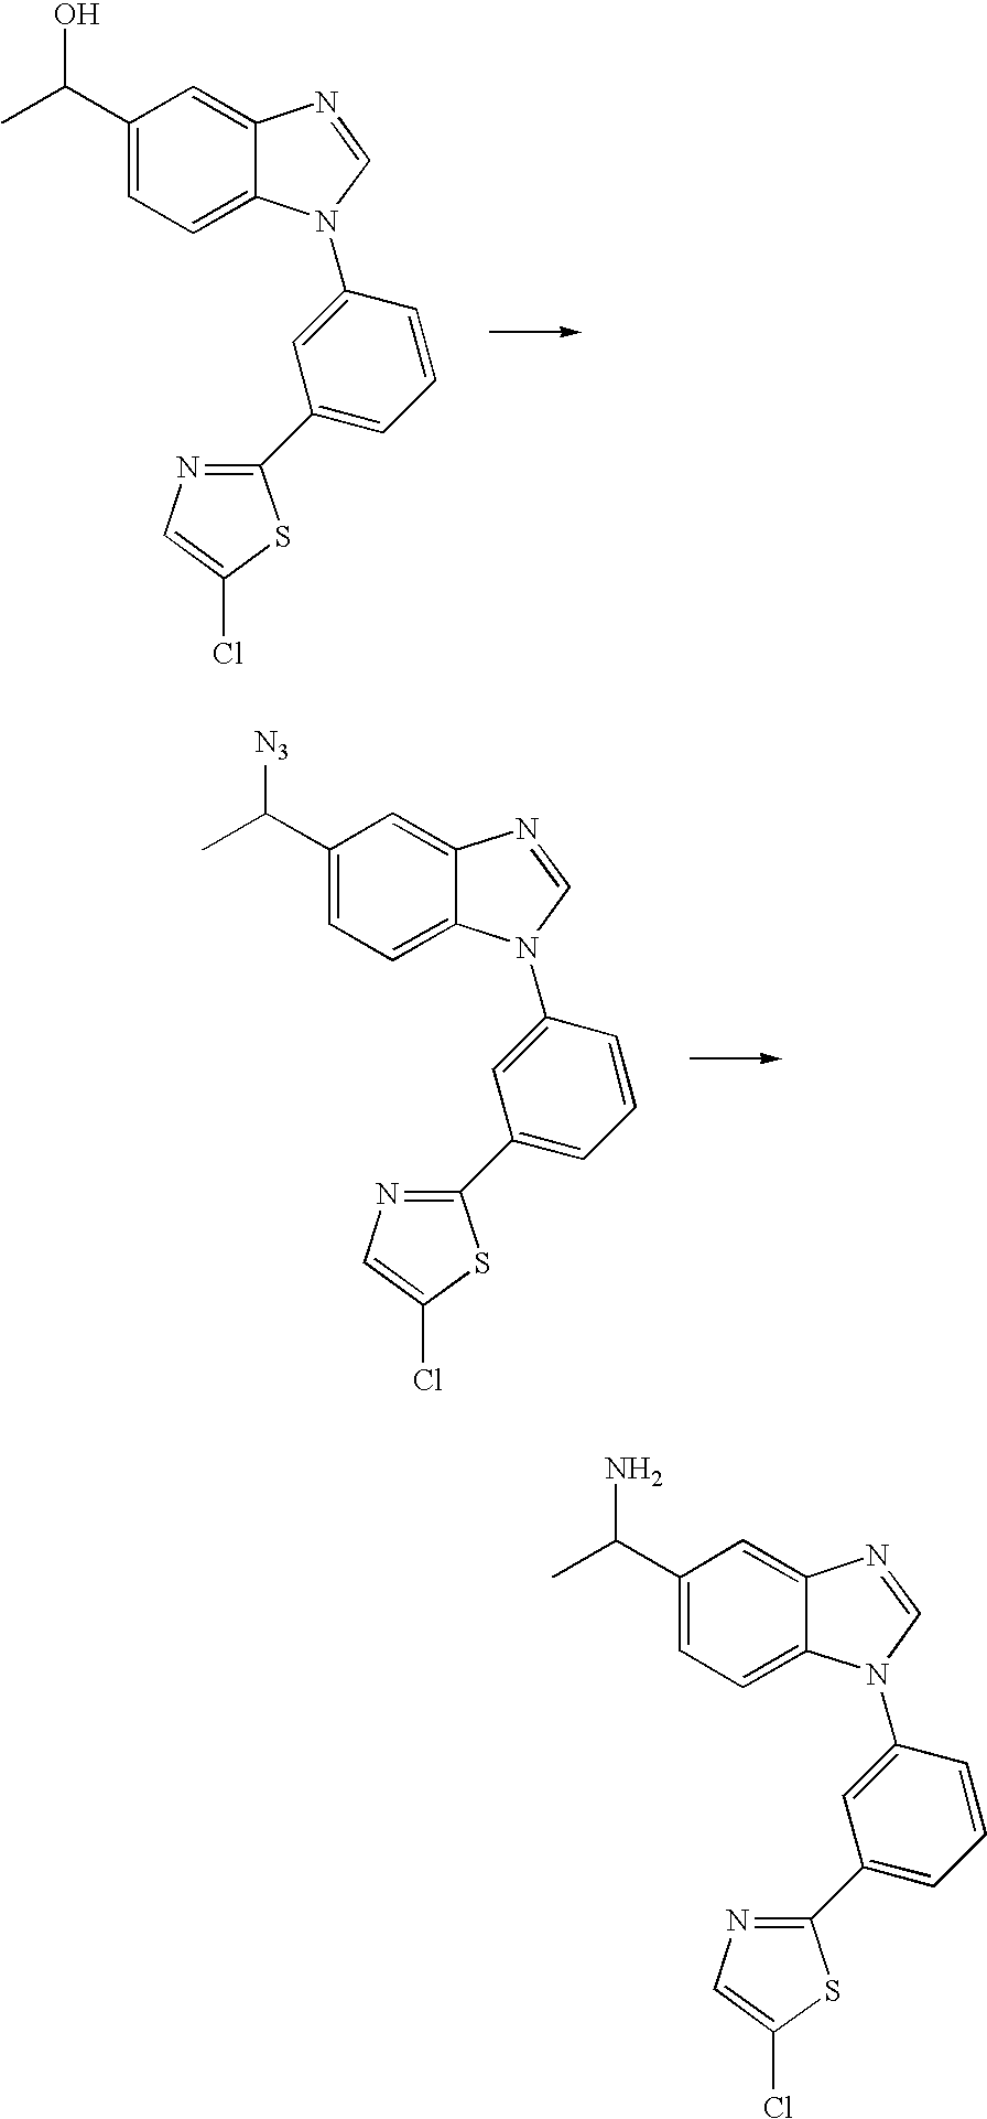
C1(C(C)O)=CC=C2C(=C1)N=CN2C1=CC(C2=NC=C(Cl)S2)=CC=C1.C1(C(C)[N3])=CC=C2C(=C1)N=CN2C1=CC(C2=NC=C(Cl)S2)=CC=C1.C1(C(C)N)=CC=C2C(=C1)N=CN2C1=CC(C2=NC=C(Cl)S2)=CC=C1
